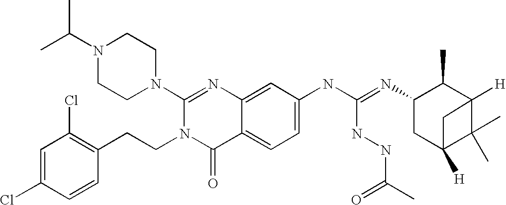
C1=C(Cl)C=CC(CCN2C(=O)C3=CC=C(NC(=NC4CC5([H])C(C)(C)C([H])(C4C)C5)NNC(C)=O)C=C3N=C2N2CCN(C(C)C)CC2)=C1Cl
